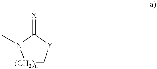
[(CH2)n]1C[Y]C(=[X])N1C
